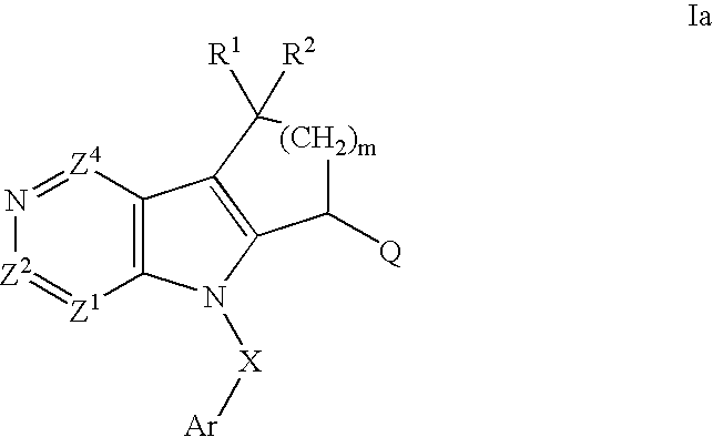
C12=C([Z4]=N[Z2]=[Z1]1)C1=C(N2[X][Ar])C([Q])[(CH2)m]C1([R1])[R2]
